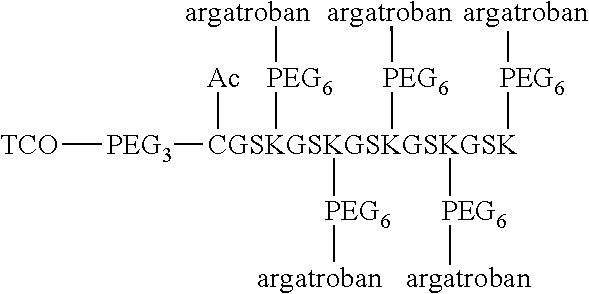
[TCO][PEG3][CGSKGSKGSKGSKGSK]([Ac])([PEG6][argatroban])([PEG6][argatroban])([PEG6][argatroban])([PEG6][argatroban])[PEG6][argatroban]
